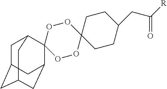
C1C2CC3CC(C4(C1C3)OOC1(OO4)CCC(CC([R])=O)CC1)C2
